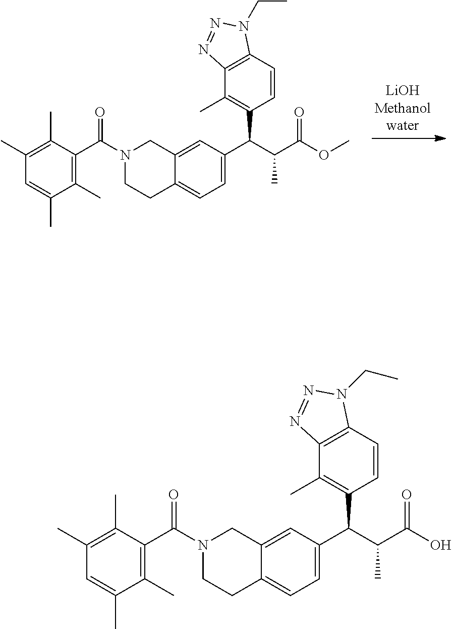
N1(C(C2=C(C)C(C)=CC(C)=C2C)=O)CCC2=CC=C(C(C(C(OC)=O)C)C3=C(C)C4=C(C=C3)N(CC)N=N4)C=C2C1.N1(C(C2=C(C)C(C)=CC(C)=C2C)=O)CCC2=CC=C(C(C(C(O)=O)C)C3=C(C)C4=C(C=C3)N(CC)N=N4)C=C2C1
